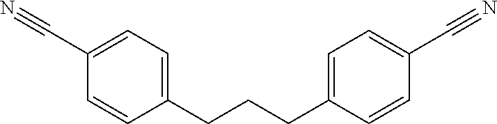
C1(CCCC2=CC=C(C#N)C=C2)=CC=C(C#N)C=C1
